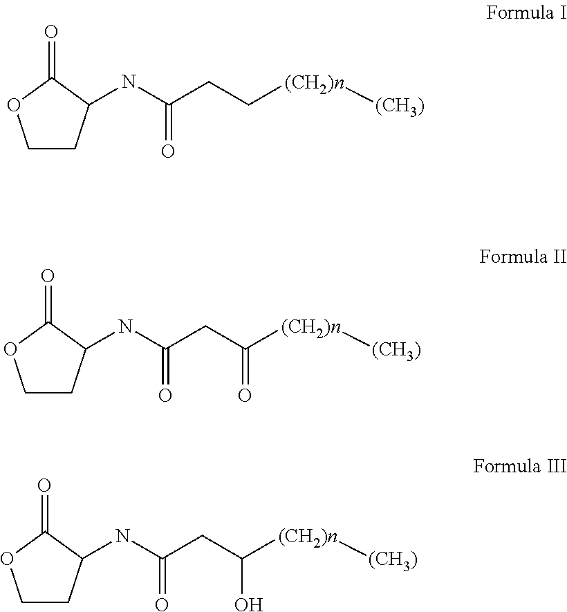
C1CC(NC(=O)CC[(CH2)n][(CH3)])C(=O)O1.C1CC(NC(=O)CC([(CH2)n][(CH3)])=O)C(=O)O1.C1CC(NC(=O)CC([(CH2)n][(CH3)])O)C(=O)O1
